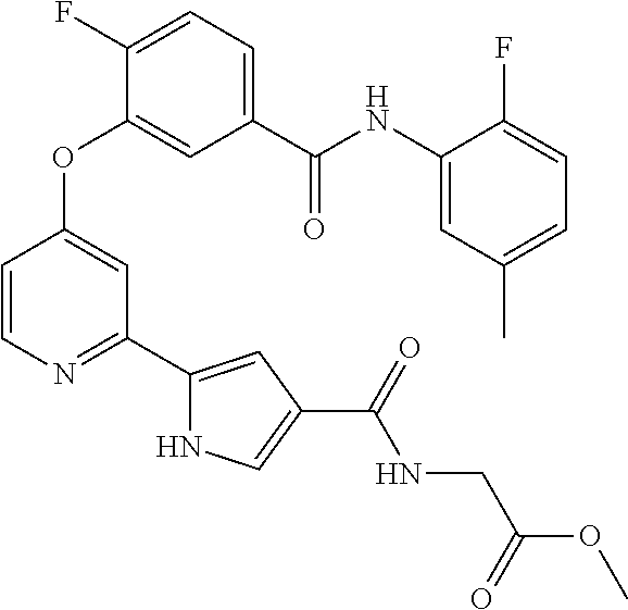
C1(OC2=CC(C3=CC(C(NCC(OC)=O)=O)=CN3)=NC=C2)=CC(C(=O)NC2=CC(C)=CC=C2F)=CC=C1F
